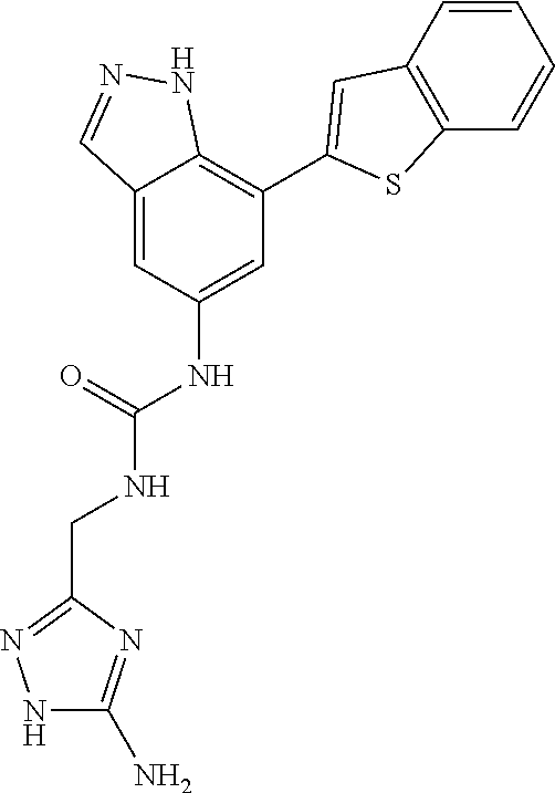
C12=CC(NC(=O)NCC3=NNC(N)=N3)=CC(C3=CC4=C(S3)C=CC=C4)=C1NN=C2
